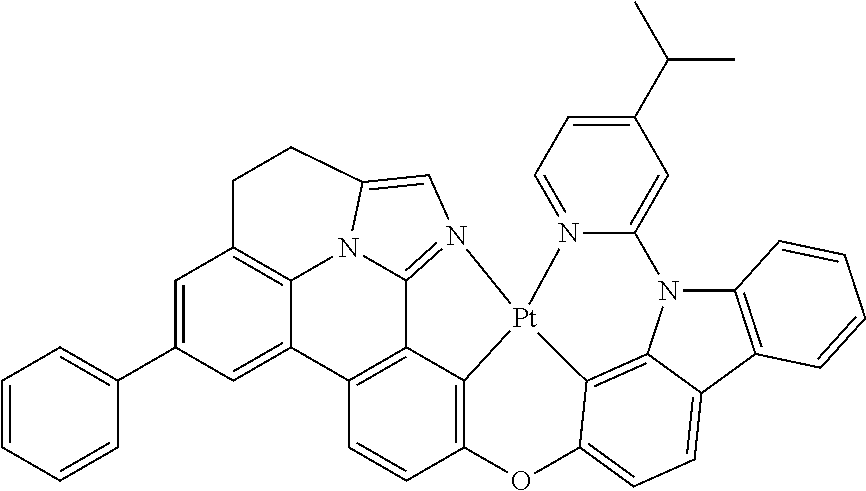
C12=C3OC4=CC=C5C6=C4[Pt]1(N1=CC=C(C(C)C)C=C1N6C1=C5C=CC=C1)N1=C4C2=C(C=C3)C2=CC(C3=CC=CC=C3)=CC3=C2N4C(=C1)CC3
